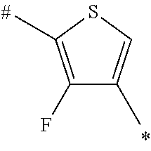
C1(F)=C(C)SC=C1C
